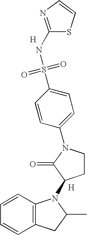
C1=CC2=C(C=C1)CC(C)N2C1CCN(C2=CC=C(S(=O)(=O)NC3=NC=CS3)C=C2)C1=O.[H].[H]
